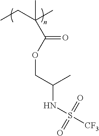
CCC(C)(C)C(OCC(NS([CF3])(=O)=O)C)=O
